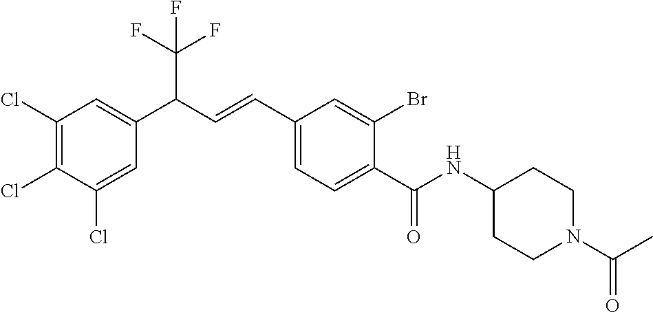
C1(C(=O)NC2CCN(C(=O)C)CC2)=CC=C(C=CC(C(F)(F)F)C2=CC(Cl)=C(Cl)C(Cl)=C2)C=C1Br
